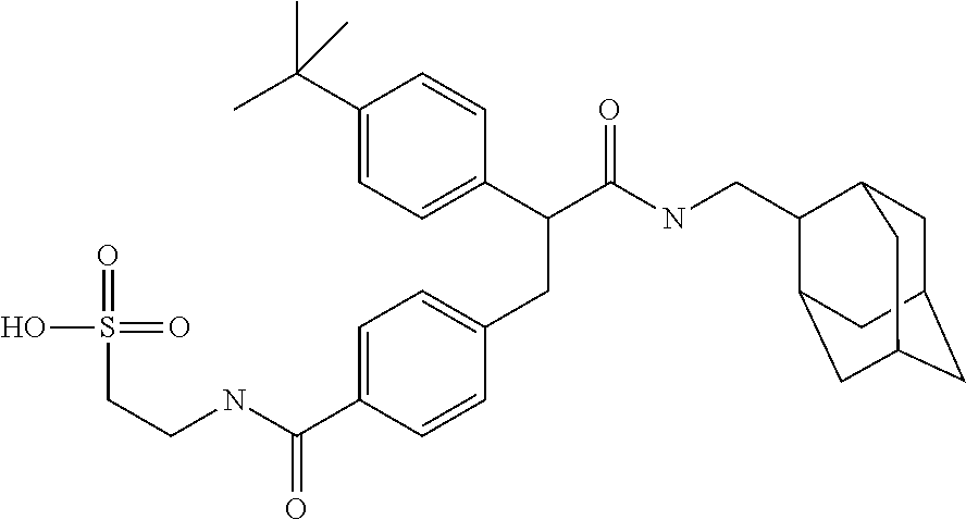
C1(C(C)(C)C)=CC=C(C(C(NCC2C3CC4CC(CC2C4)C3)=O)CC2=CC=C(C(NCCS(=O)(O)=O)=O)C=C2)C=C1
